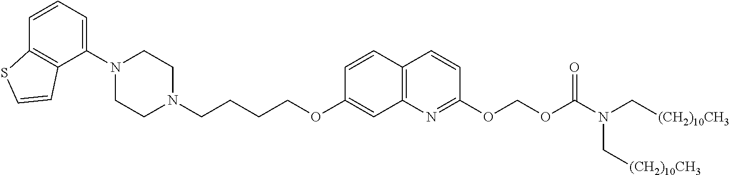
C1(N2CCN(CCCCOC3=CC4=C(C=C3)C=CC(OCOC(=O)N(C[(CH2)10CH3])C[(CH2)10CH3])=N4)CC2)=CC=CC2=C1C=CS2
